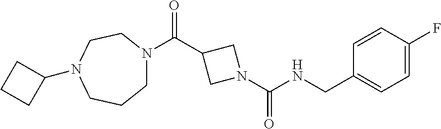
N(C(N1CC(C(=O)N2CCCN(C3CCC3)CC2)C1)=O)CC1=CC=C(F)C=C1
